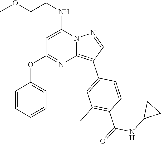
C(NC1=CC(OC2=CC=CC=C2)=NC2=C(C3=CC(C)=C(C(NC4CC4)=O)C=C3)C=NN12)COC
